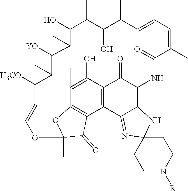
C1(O)C(C)C(O)C(C)C=CC=C(C)C(=O)NC2=C3C(=NC4(N3)CCN([R])CC4)C3=C(C2=O)C(O)=C(C)C2=C3C(=O)C(C)(O2)OC=CC([H3CO])C(C)C([YO])C1C
